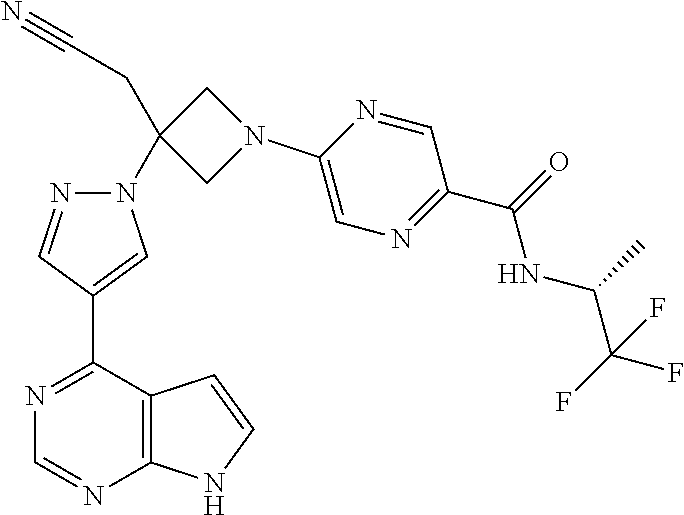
N1(C2(CC#N)CN(C3=CN=C(C(NC(C(F)(F)F)C)=O)C=N3)C2)N=CC(C2=NC=NC3=C2C=CN3)=C1
